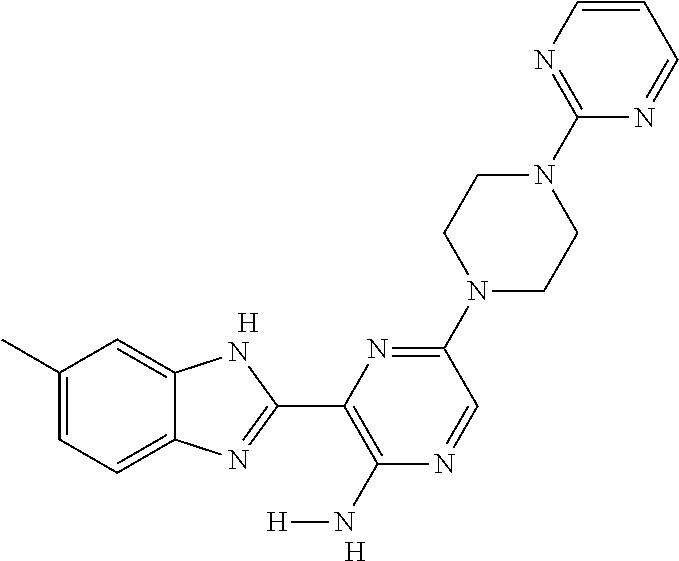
C1(C)=CC=C2C(=C1)NC(C1=C(N[H])N=CC(N3CCN(C4=NC=CC=N4)CC3)=N1)=N2.[H].[H]
